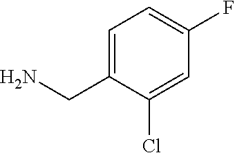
C1=C(CN)C(Cl)=CC(F)=C1
